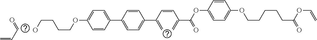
C1=CC(C2=CC=C(C(=C)C=CC(=C)C(=O)OC3=CC=C(OCCCCCC(OC=C)=O)C=C3)C=C2)=CC=C1OCCCCO.C(=O)C=C
